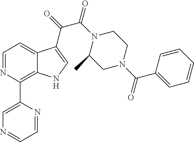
C1(C2=C3C(=CC=N2)C(C(=O)C(N2C(C)CN(C(C4=CC=CC=C4)=O)CC2)=O)=CN3)=CN=CC=N1
